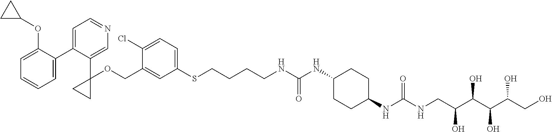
C1=C(COC2(C3=CN=CC=C3C3=CC=CC=C3OC3CC3)CC2)C(Cl)=CC=C1SCCCCNC(NC1CCC(NC(NCC(C(C(C(CO)O)O)O)O)=O)CC1)=O
